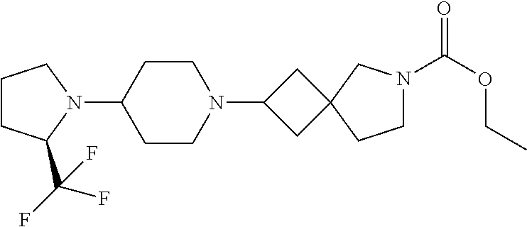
C1CC(C(F)(F)F)N(C2CCN(C3CC4(C3)CCN(C(OCC)=O)C4)CC2)C1
